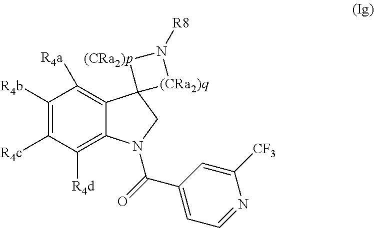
C12=C([R4a])C([R4b])=C([R4c])C([R4d])=C1N(C(C1=CC=NC([CF3])=C1)=O)CC21[(CRa2)p]N([R8])[(CRa2)q]1
